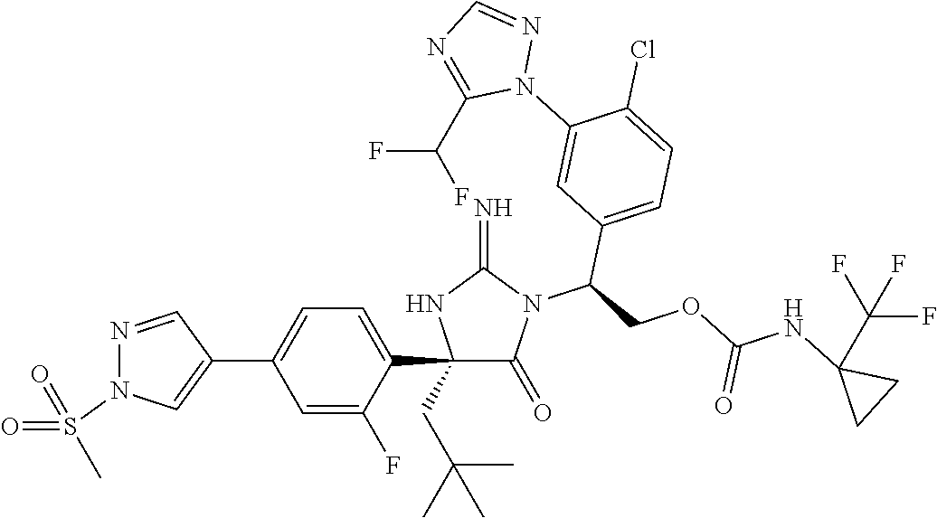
C1(C2=CC=C(C3=CN(S(=O)(=O)C)N=C3)C=C2F)(CC(C)(C)C)C(=O)N(C(COC(NC2(C(F)(F)F)CC2)=O)C2=CC=C(Cl)C(N3N=CN=C3C(F)F)=C2)C(=N)N1
